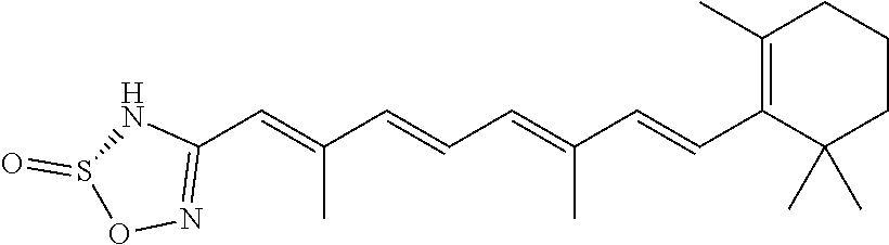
C1(C=C(C=CC=C(C=CC2=C(C)CCCC2(C)C)C)C)=NOS(=O)N1
